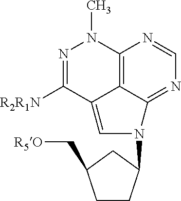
N1=C([R2R1N])C2=CN(C3CCC(C[R5O])C3)C3=NC=NC(=C23)N1C
